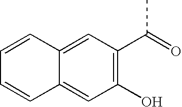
C1(O)=C(C(=O)C)C=C2C(=C1)C=CC=C2
